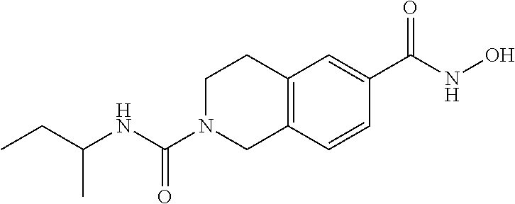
C(C(NC(N1CCC2=C(C1)C=CC(C(=O)NO)=C2)=O)C)C
